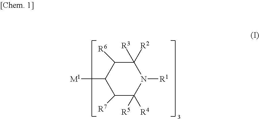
[M1]C1C([R7])C([R5])([R4])N([R1])C([R3])([R2])C1[R6]
